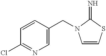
C1=CC(CN2C=CSC2=N)=CN=C1Cl
